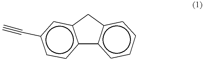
c12c(cc(C#C)cc1)Cc1c-2cccc1
